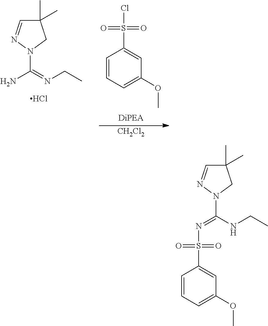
C1(C)(C)C=NN(C(=NS(=O)(=O)C2=CC(OC)=CC=C2)NCC)C1.C1(C)(C)C=NN(C(N)=NCC)C1.Cl.[CH2Cl2].C1=CC=C(OC)C=C1S(=O)(=O)Cl
